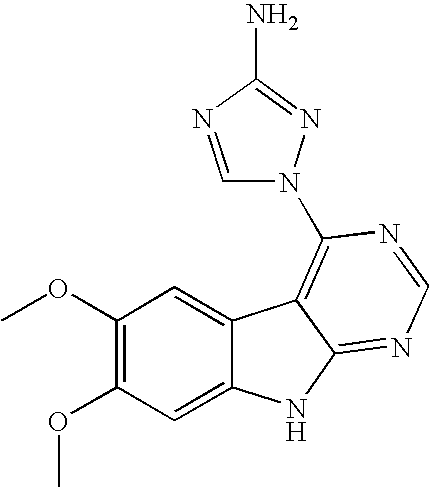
C1(OC)=C(OC)C=C2C(=C1)C1=C(N3C=NC(N)=N3)N=CN=C1N2
